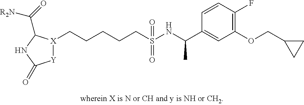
[X]1(CCCCCS(NC(C2=CC(OCC3CC3)=C(F)C=C2)C)(=O)=O)[Y]C(=O)NC1C(=O)[R2N]
